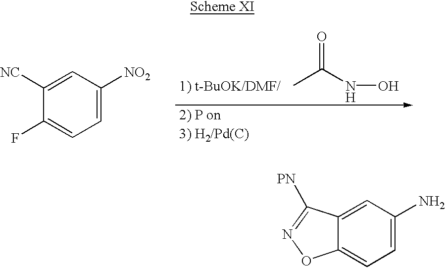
C1=C(N)C=C2C(=C1)ON=C2[PN].C1=C([NO2])C=C([NC])C(F)=C1.CC(NO)=O
